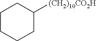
C1CCCC([(CH2)10CO2H])C1
